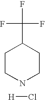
C1CNCCC1C(F)(F)F.[H]Cl
